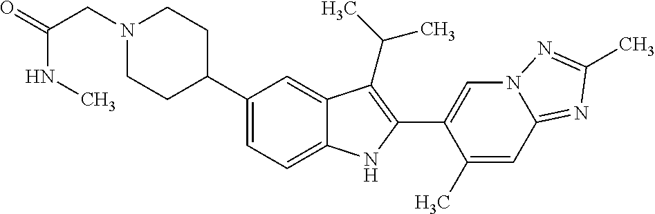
C1(C2CCN(CC(=O)NC)CC2)=CC=C2C(=C1)C(C(C)C)=C(C1=CN3C(=NC(C)=N3)C=C1C)N2
